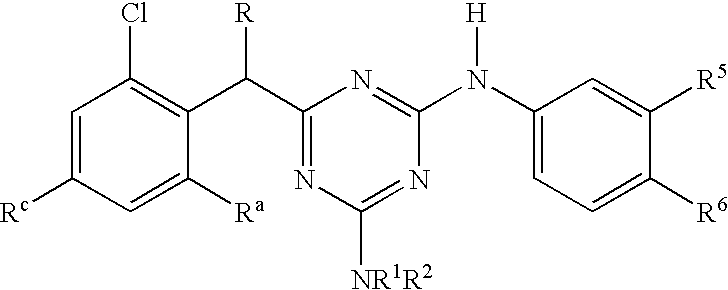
C1=C([Rc])C=C([Ra])C(C(C2=NC([NR1R2])=NC(N(C3=CC=C([R6])C([R5])=C3)[H])=N2)[R])=C1Cl
